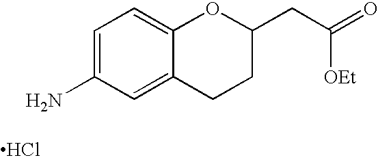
C1=C(N)C=C2C(=C1)OC(CC([OEt])=O)CC2.Cl
